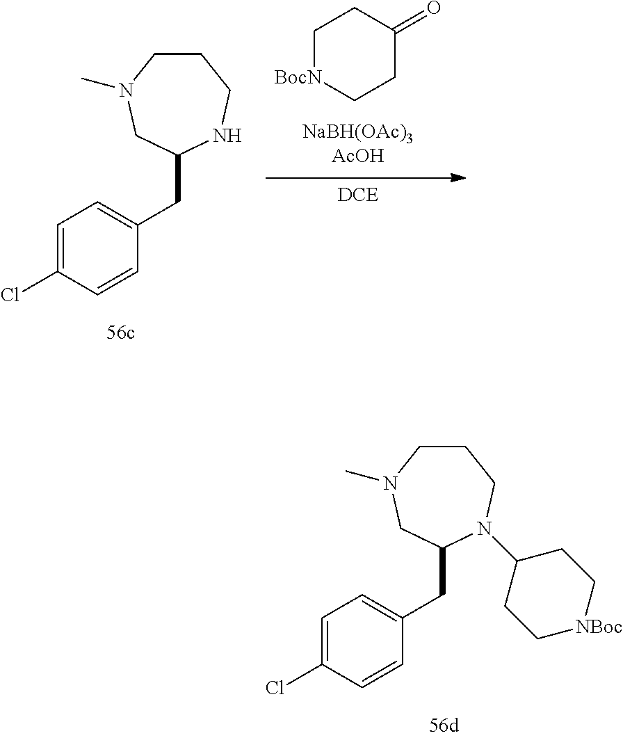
C1=C(Cl)C=CC(CC2N(C3CC[NBoc]CC3)CCCN(C)C2)=C1.C1[BocN]CCC(=O)C1.[DCE].C1=C(Cl)C=CC(CC2NCCCN(C)C2)=C1
